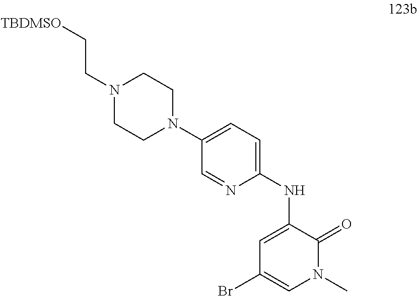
N1(CC[TBDMSO])CCN(C2=CC=C(NC3=CC(Br)=CN(C)C3=O)N=C2)CC1
